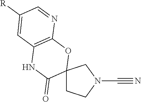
C12(CCN(C#N)C1)OC1=C(NC2=O)C=C([R])C=N1
